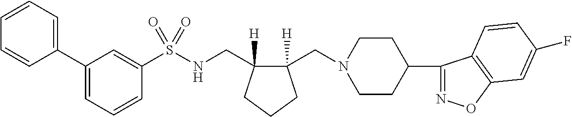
C1(C2=CC=CC=C2)=CC=CC(S(NCC2([H])C(CN3CCC(C4=NOC5=C4C=CC(F)=C5)CC3)([H])CCC2)(=O)=O)=C1
